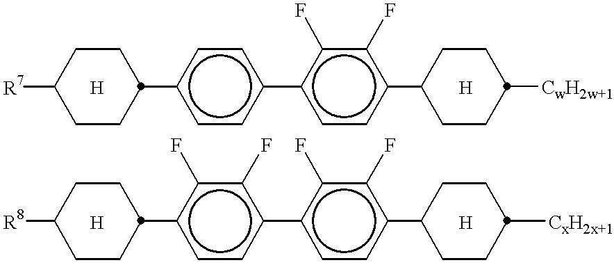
C1CC(c2ccc(-c3ccc(C4CCC([CwH2w+1])CC4)c(F)c3F)cc2)CCC1[R7].C1CC(c2ccc(-c3ccc(C4CCC([CxH2x+1])CC4)c(F)c3F)c(F)c2F)CCC1[R8]
